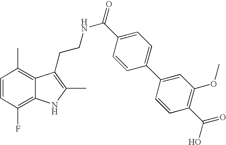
C1=CC(F)=C2C(=C1C)C(CCNC(=O)C1=CC=C(C3=CC(OC)=C(C(O)=O)C=C3)C=C1)=C(C)N2
